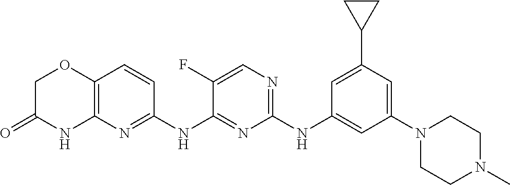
C1(NC2=CC(N3CCN(C)CC3)=CC(C3CC3)=C2)=NC=C(F)C(NC2=NC3=C(C=C2)OCC(=O)N3)=N1
